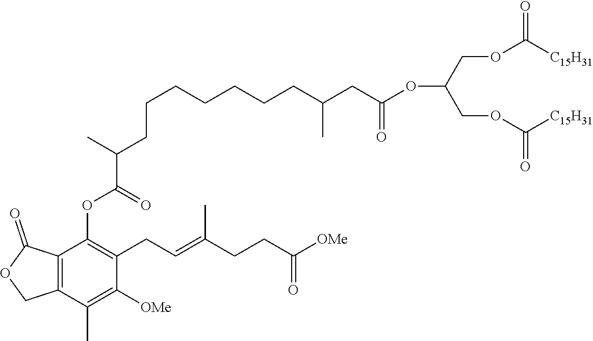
C12=C(C(=O)OC1)C(OC(=O)C(CCCCCCCC(CC(OC(COC([C15H31])=O)COC([C15H31])=O)=O)C)C)=C(CC=C(CCC([OMe])=O)C)C([OMe])=C2C
